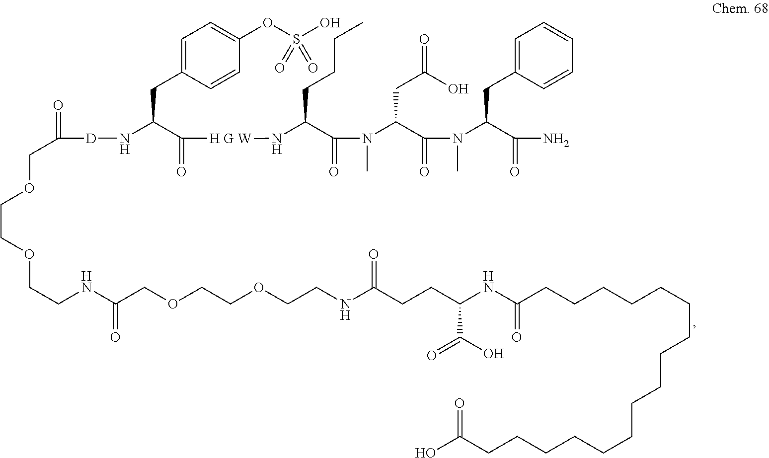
C1=C(CC(N[D]C(COCCOCCNC(COCCOCCNC(CCC(NC(CCCCCCCCCCCCCCCCC(O)=O)=O)C(=O)O)=O)=O)=O)C([H G W]NC(C(N(C(C(N(C(C(N)=O)CC2=CC=CC=C2)C)=O)CC(O)=O)C)=O)CCCC)=O)C=CC(OS(O)(=O)=O)=C1
